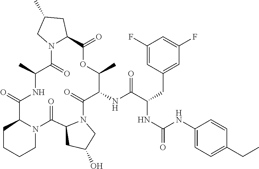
C1(NC(C(CC2=CC(F)=CC(F)=C2)NC(=O)NC2=CC=C(CC)C=C2)=O)C(=O)N2C(C(=O)N3C(C(=O)NC(C)C(=O)N4C(C(=O)OC1C)CC(C)C4)CCCC3)CC(O)C2
